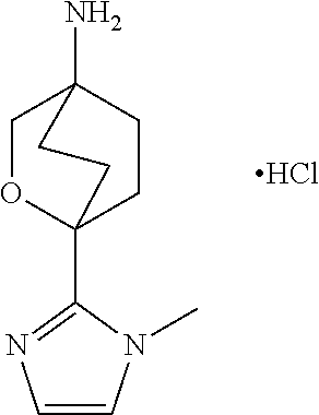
C1OC2(C3=NC=CN3C)CCC1(N)CC2.Cl
